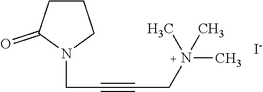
C1CC(=O)N(CC#CCN(C)(C)C)C1.[I-]
